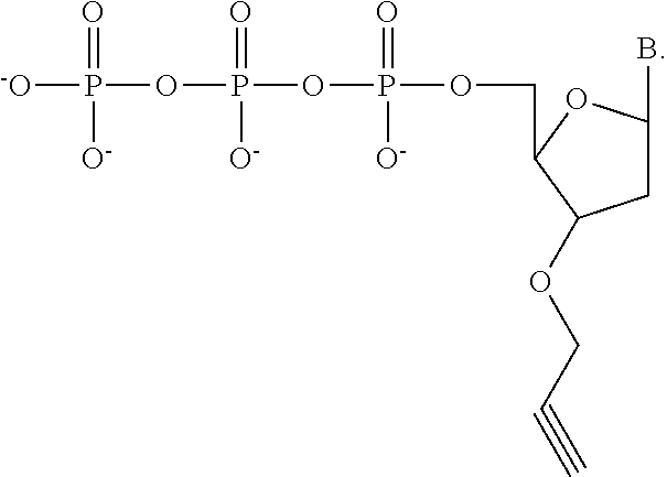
O(CC#C)C1CC(B)OC1COP(OP(OP([-O])(=O)[O-])(=O)[O-])(=O)[O-]
